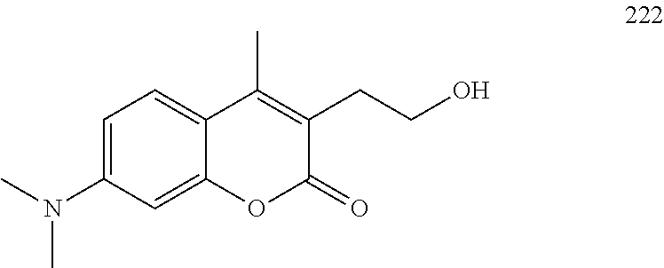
C1=C(N(C)C)C=C2C(=C1)C(C)=C(CCO)C(=O)O2
